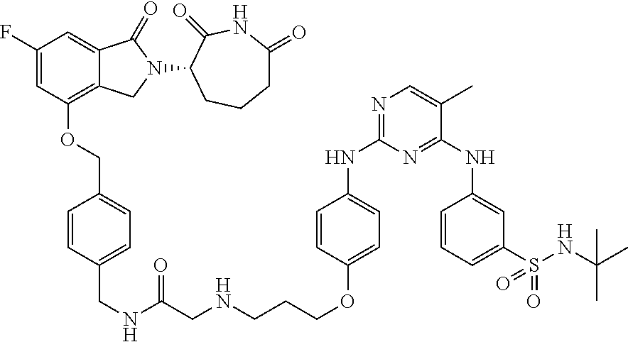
C1=C(F)C=C2C(=C1OCC1=CC=C(CNC(CNCCCOC3=CC=C(NC4=NC=C(C)C(NC5=CC(S(NC(C)(C)C)(=O)=O)=CC=C5)=N4)C=C3)=O)C=C1)CN(C1C(=O)NC(=O)CCC1)C2=O
